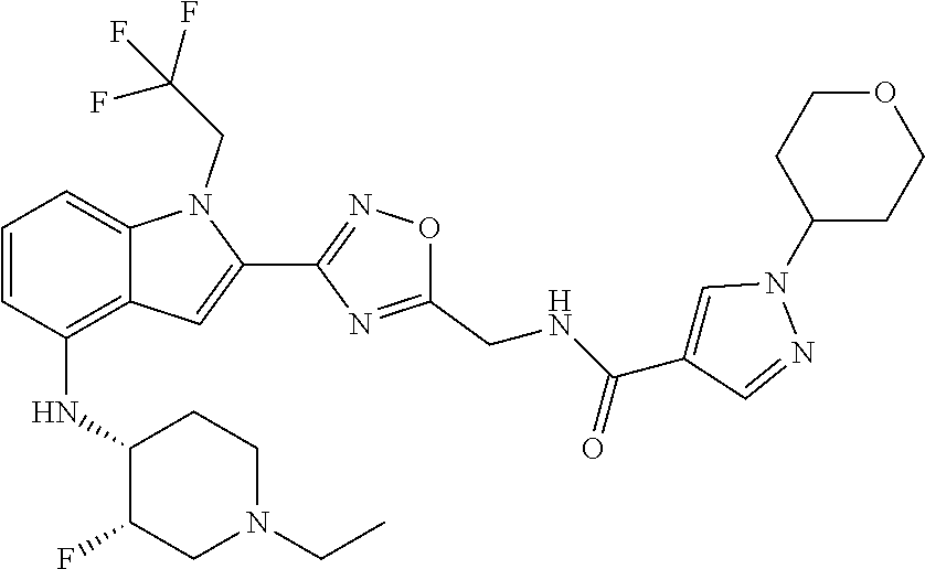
C1=CC(NC2C(F)CN(CC)CC2)=C2C(=C1)N(CC(F)(F)F)C(C1=NOC(CNC(C3=CN(C4CCOCC4)N=C3)=O)=N1)=C2
